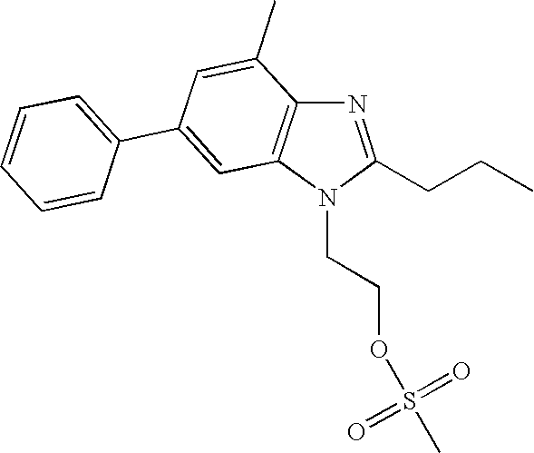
C(N1C(CCC)=NC2=C1C=C(C1=CC=CC=C1)C=C2C)COS(C)(=O)=O
